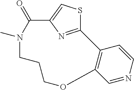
C12=C(C=NC=C1)OCCCN(C)C(=O)C1=CSC2=N1
